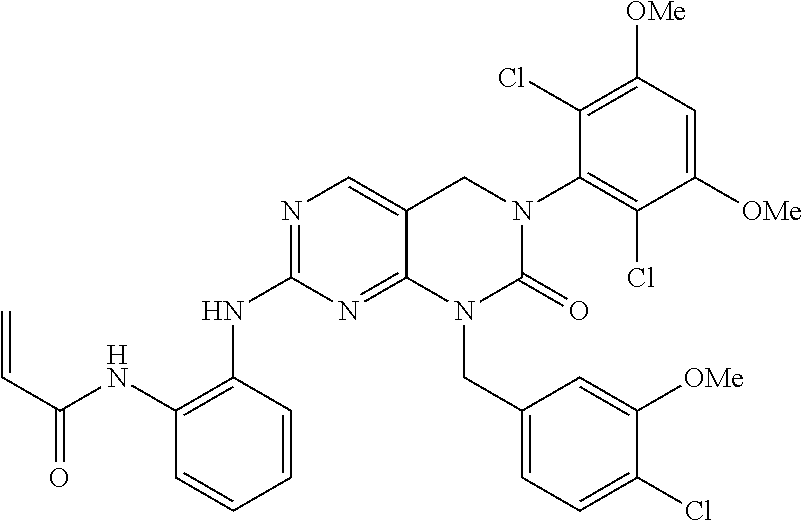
C1=CC=CC(NC2=NC=C3C(=N2)N(CC2=CC=C(Cl)C([OMe])=C2)C(=O)N(C2=C(Cl)C([OMe])=CC([OMe])=C2Cl)C3)=C1NC(C=C)=O
